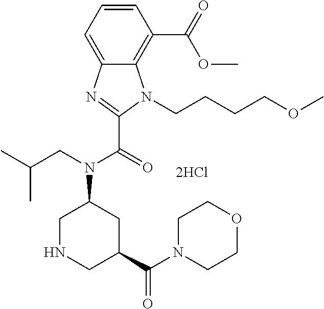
[2HCl].C1NCC(C(N2CCOCC2)=O)CC1N(CC(C)C)C(=O)C1=NC2=CC=CC(C(=O)OC)=C2N1CCCCOC
